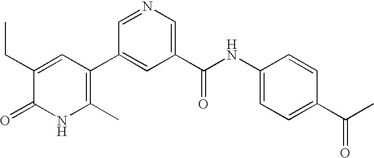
C1(C)=C(C2=CC(C(NC3=CC=C(C(C)=O)C=C3)=O)=CN=C2)C=C(CC)C(=O)N1
